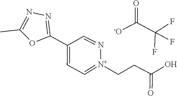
C(C(=O)O)C[N+]1=CC=C(C2=NN=C(C)O2)C=N1.C(C(F)(F)F)([-O])=O
